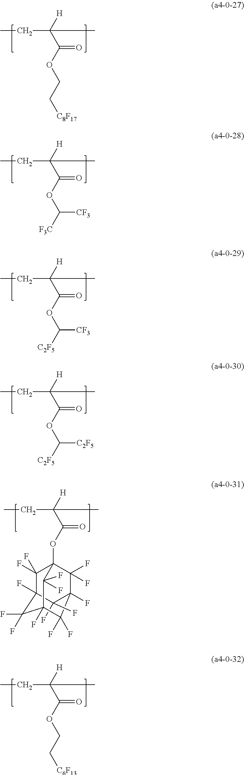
C(C([H])(C(OCC[C8F17])=O)C)C.C(C([H])(C(OC([F3C])[CF3])=O)C)C.C(C([H])(C(OC([C2F5])[CF3])=O)C)C.C(C([H])(C(OC([C2F5])[C2F5])=O)C)C.C1(F)(F)C2(F)C(F)(F)C3(OC(C(CC)([H])C)=O)C(F)(F)C1(F)C(F)(F)C(F)(C3(F)F)C2(F)F.C(C([H])(C(OCC[C6F13])=O)C)C
